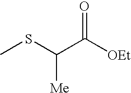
CSC(C([OEt])=O)[Me]
